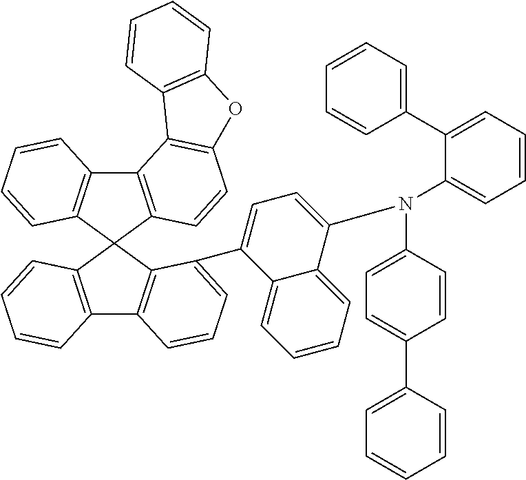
C12=C(C3(C4=C1C=CC=C4)C1=C(C4=C3C(C3=CC=C(N(C5=CC=C(C6=CC=CC=C6)C=C5)C5=CC=CC=C5C5=CC=CC=C5)C5=CC=CC=C35)=CC=C4)C=CC=C1)C=CC1=C2C2=C(O1)C=CC=C2
